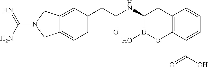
C12=C(C(C(O)=O)=CC=C1)OB(O)C(NC(=O)CC1=CC=C3C(=C1)CN(C(N)=N)C3)C2
